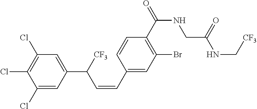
C1(Cl)=C(Cl)C(Cl)=CC(C(C=CC2=CC(Br)=C(C(NCC(=O)NC[CF3])=O)C=C2)[CF3])=C1
